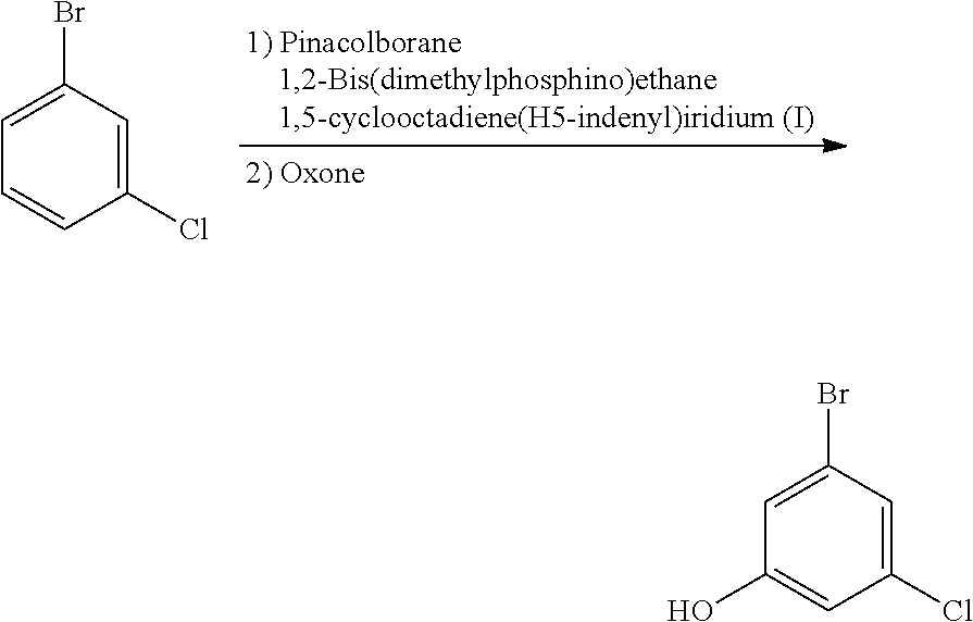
C1=CC(Cl)=CC(Br)=C1.OC1=CC(Cl)=CC(Br)=C1
